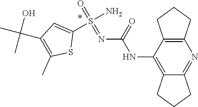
N(C(NC1=C2CCCC2=NC2=C1CCC2)=O)=S(N)(=O)C1=CC(C(C)(O)C)=C(C)S1
